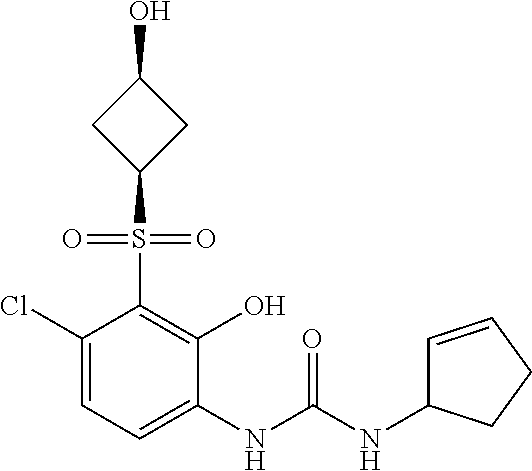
C1(Cl)=CC=C(NC(NC2C=CCC2)=O)C(O)=C1S(=O)(=O)C1CC(O)C1
